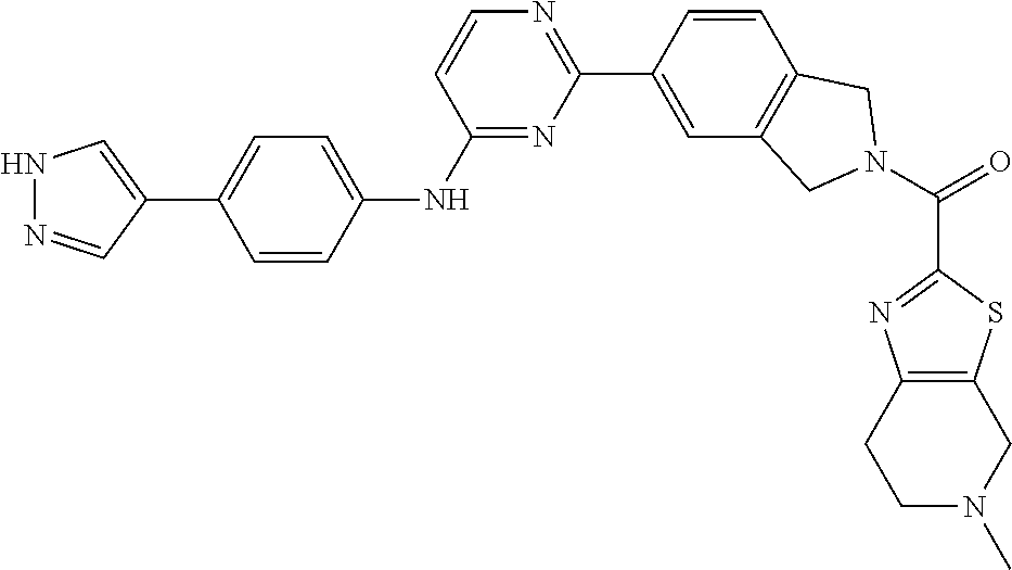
N1=C(NC2=CC=C(C3=CNN=C3)C=C2)C=CN=C1C1=CC2=C(C=C1)CN(C(C1=NC3=C(S1)CN(C)CC3)=O)C2
